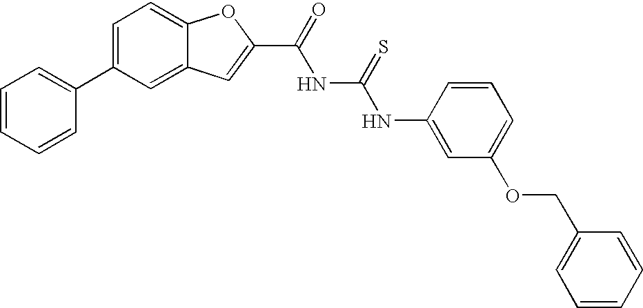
C1=C(C2=CC=CC=C2)C=C2C(=C1)OC(C(NC(NC1=CC(OCC3=CC=CC=C3)=CC=C1)=S)=O)=C2
